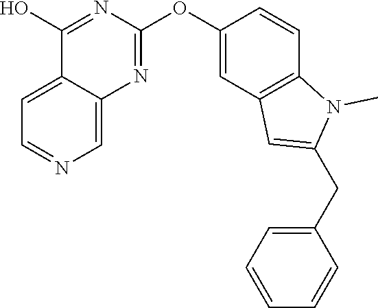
C12=CC=NC=C1N=C(OC1=CC3=C(C=C1)N(C)C(CC1=CC=CC=C1)=C3)N=C2O
